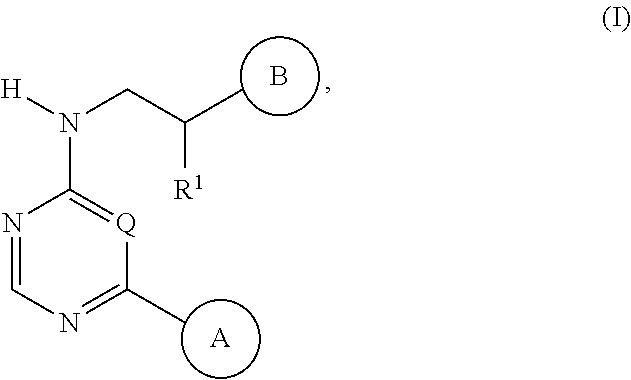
[A].B.[H]N(CC(C)[R1])C1=[Q]C(C)=NC=N1
